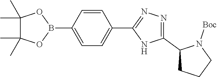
C1=CC(B2OC(C)(C)C(C)(C)O2)=CC=C1C1=NN=C(C2CCCN2[Boc])N1
